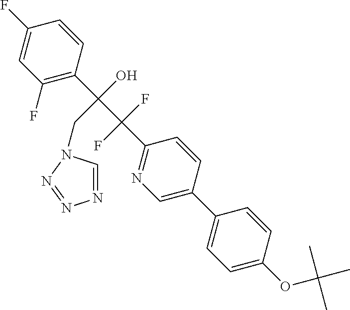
C1(C2=CN=C(C(C(C3=C(F)C=C(F)C=C3)(O)CN3C=NN=N3)(F)F)C=C2)=CC=C(OC(C)(C)C)C=C1
